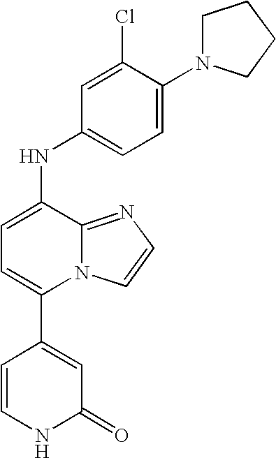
C1=C(Cl)C(N2CCCC2)=CC=C1NC1=CC=C(C2=CC(=O)NC=C2)N2C1=NC=C2
